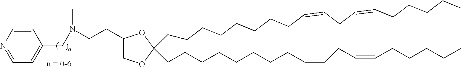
C1(CCN(CC2=CC=NC=C2)C)COC(CCCCCCCCC=CCC=CCCCCC)(CCCCCCCCC=CCC=CCCCCC)O1
